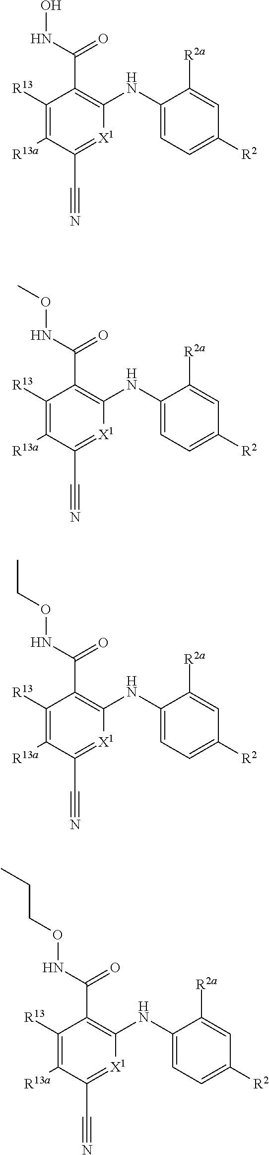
C1([R13])=C([R13a])C(C#N)=[X1]C(NC2=CC=C([R2])C=C2[R2a])=C1C(=O)NOCC.C1([R13])=C([R13a])C(C#N)=[X1]C(NC2=CC=C([R2])C=C2[R2a])=C1C(=O)NOC.C1([R13])=C([R13a])C(C#N)=[X1]C(NC2=CC=C([R2])C=C2[R2a])=C1C(=O)NO.C1([R13])=C([R13a])C(C#N)=[X1]C(NC2=CC=C([R2])C=C2[R2a])=C1C(=O)NOCCC
